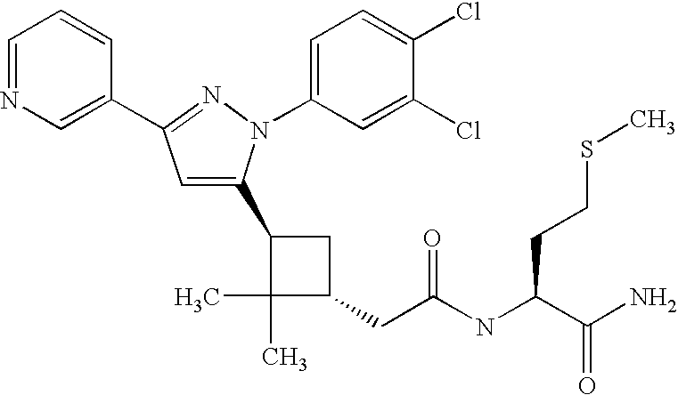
C1(CC(=O)NC(C(N)=O)CCSC)CC(C2=CC(C3=CN=CC=C3)=NN2C2=CC=C(Cl)C(Cl)=C2)C1(C)C
